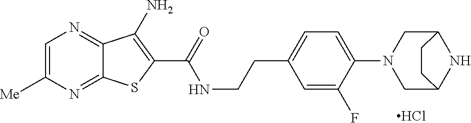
C12=NC([Me])=CN=C1C(N)=C(C(=O)NCCC1=CC=C(N3CC4NC(C3)CC4)C(F)=C1)S2.Cl
